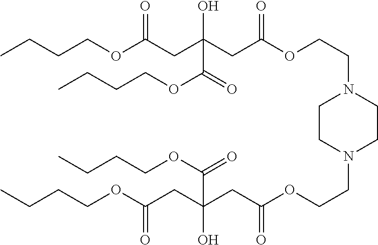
C(COC(CC(CC(OCCN1CCN(CCOC(=O)CC(O)(CC(=O)OCCCC)C(=O)OCCCC)CC1)=O)(O)C(OCCCC)=O)=O)CC
